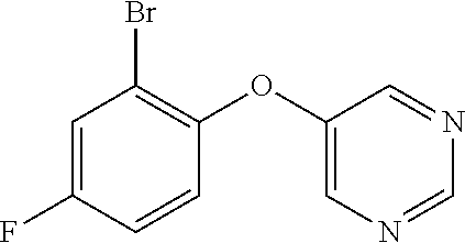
C1=C(F)C=CC(OC2=CN=CN=C2)=C1Br
